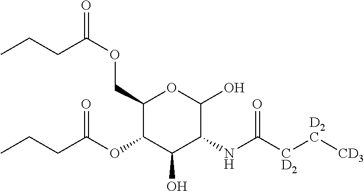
C(C1C(OC(CCC)=O)C(O)C(NC([CD2][D2C][CD3])=O)C(O)O1)OC(CCC)=O
